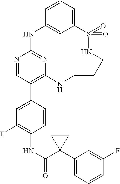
C12=CC=CC(=C1)NC1=NC(=C(C3=CC(F)=C(NC(=O)C4(C5=CC=CC(F)=C5)CC4)C=C3)C=N1)NCCCNS2(=O)=O
